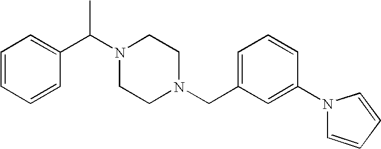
C(N1CCN(CC2=CC=CC(N3C=CC=C3)=C2)CC1)(C1=CC=CC=C1)C
